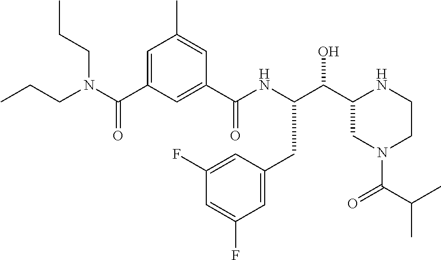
C(C1CN(C(C(C)C)=O)CCN1)(O)C(NC(C1=CC(C(N(CCC)CCC)=O)=CC(C)=C1)=O)CC1=CC(F)=CC(F)=C1
